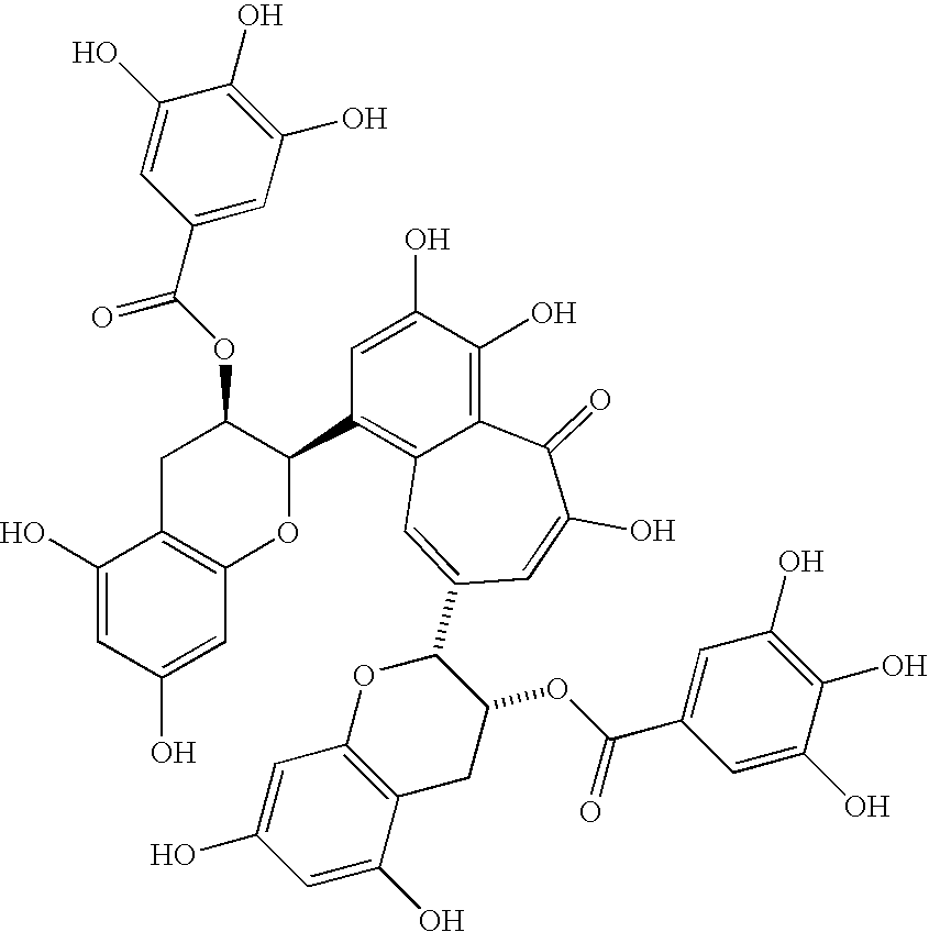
C1(C(OC2CC3=C(OC2C2=C4C(=C(O)C(O)=C2)C(=O)C(O)=CC(C2OC5=C(CC2OC(C2=CC(O)=C(O)C(O)=C2)=O)C(O)=CC(O)=C5)=C4)C=C(O)C=C3O)=O)=CC(O)=C(O)C(O)=C1
